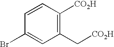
C1=CC(Br)=CC(C[CO2H])=C1[CO2H]
